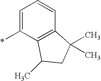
C1=C(*)C2=C(C=C1)C(C)(C)CC2C
